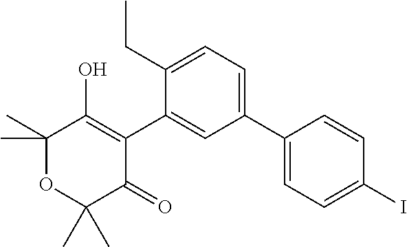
C1(C2=CC=C(I)C=C2)=CC=C(CC)C(C2=C(O)C(C)(C)OC(C)(C)C2=O)=C1
